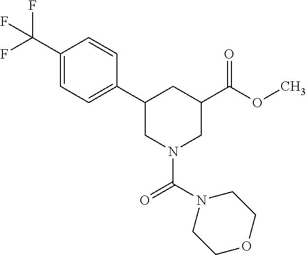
C1(C2CN(C(N3CCOCC3)=O)CC(C(OC)=O)C2)=CC=C(C(F)(F)F)C=C1
